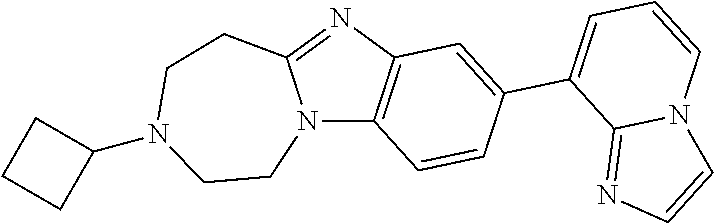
N12C3=C(N=C1CCN(C1CCC1)CC2)C=C(C1=CC=CN2C1=NC=C2)C=C3
